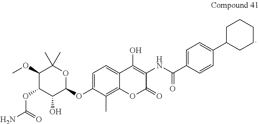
C1=C(OC2OC(C)(C)C(OC)C(OC(N)=O)C2O)C(C)=C2C(=C1)C(O)=C(NC(C1=CC=C(C3CCCCC3)C=C1)=O)C(=O)O2
